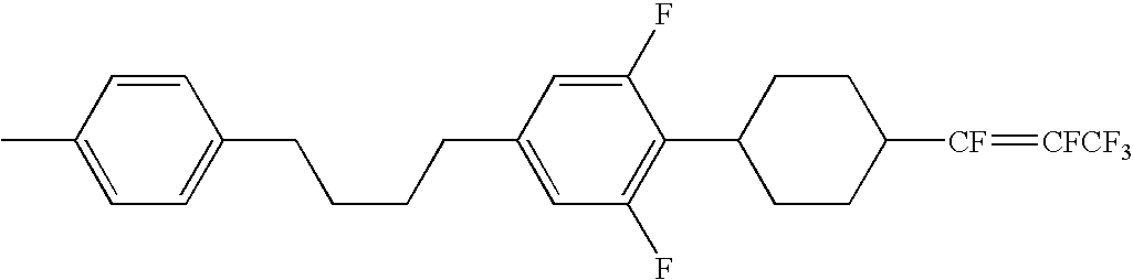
C1CC([CF]=[CFCF3])CCC1C1=C(F)C=C(CCCCC2=CC=C(C)C=C2)C=C1F
